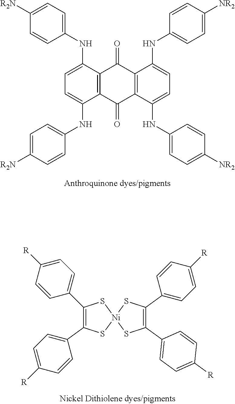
C1([R2N])=CC=C(NC2=CC=C(NC3=CC=C([R2N])C=C3)C3=C2C(=O)C2=C(C3=O)C(NC3=CC=C([NR2])C=C3)=CC=C2NC2=CC=C([NR2])C=C2)C=C1.[R]C1=CC=C(C2=C(C3=CC=C([R])C=C3)S[Ni]3(S2)SC(C2=CC=C([R])C=C2)=C(C2=CC=C([R])C=C2)S3)C=C1
